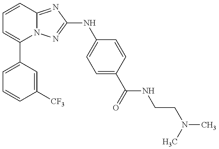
C1=C(C2=CC=CC3=NC(NC4=CC=C(C(=O)NCCN(C)C)C=C4)=NN23)C=C([CF3])C=C1
